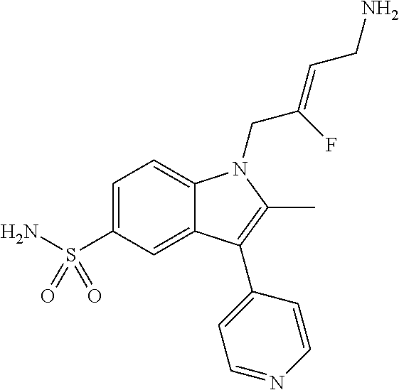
C1=C(S(N)(=O)=O)C=C2C(=C1)N(CC(=CCN)F)C(C)=C2C1=CC=NC=C1
